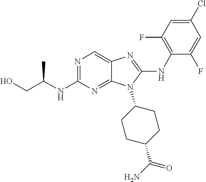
N1=C(NC(CO)C)N=C2C(=C1)N=C(NC1=C(F)C=C(Cl)C=C1F)N2C1CCC(C(N)=O)CC1
